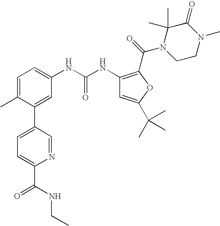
C1=C(C)C(C2=CC=C(C(=O)NCC)N=C2)=CC(NC(=O)NC2=C(C(N3CCN(C)C(=O)C3(C)C)=O)OC(C(C)(C)C)=C2)=C1
